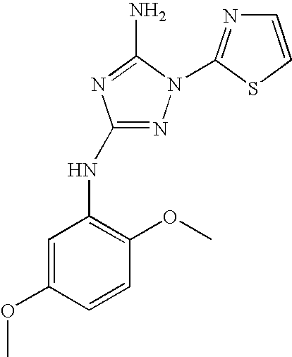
N1=C(NC2=C(OC)C=CC(OC)=C2)N=C(N)N1C1=NC=CS1
